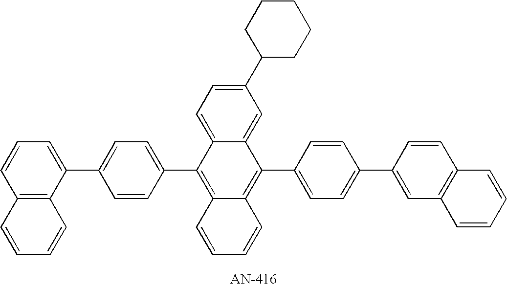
C1(C2=CC=C(C3=CC=CC4=C3C=CC=C4)C=C2)=C2C(=C(C3=CC=C(C4=CC5=C(C=C4)C=CC=C5)C=C3)C3=CC(C4CCCCC4)=CC=C13)C=CC=C2
